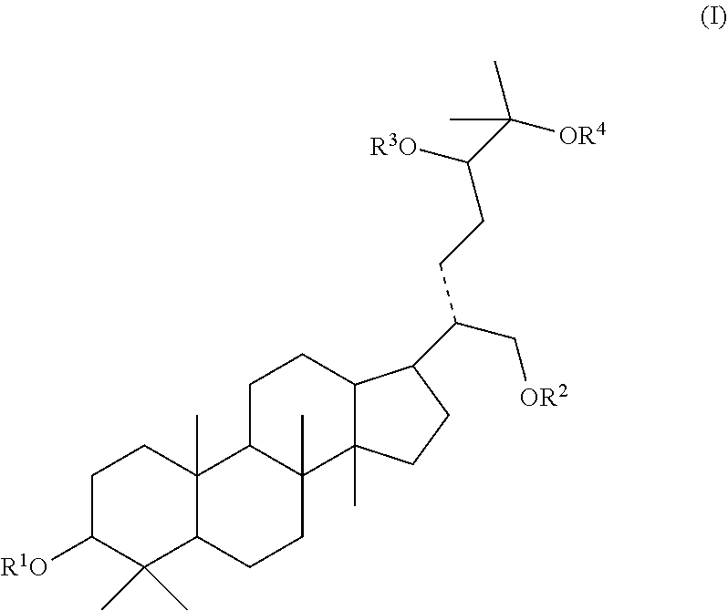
C1C([R1O])C(C)(C)C2C(C)(C1)C1C(C)(CC2)C2(C)C(CC1)C(C(C[OR2])CCC(C([OR4])(C)C)[R3O])CC2
